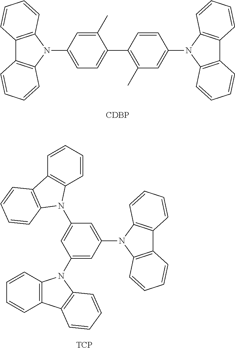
C1(C)=CC(N2C3=C(C4=C2C=CC=C4)C=CC=C3)=CC=C1C1=C(C)C=C(N2C3=C(C4=C2C=CC=C4)C=CC=C3)C=C1.[CDBP].C1(N2C3=C(C4=C2C=CC=C4)C=CC=C3)=CC(N2C3=C(C4=C2C=CC=C4)C=CC=C3)=CC(N2C3=C(C=CC=C3)C3=C2C=CC=C3)=C1.[TCP]
